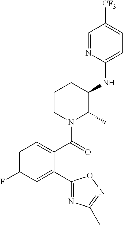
C1=C(F)C=C(C2=NC(C)=NO2)C(C(=O)N2C(C)C(NC3=CC=C([CF3])C=N3)CCC2)=C1
